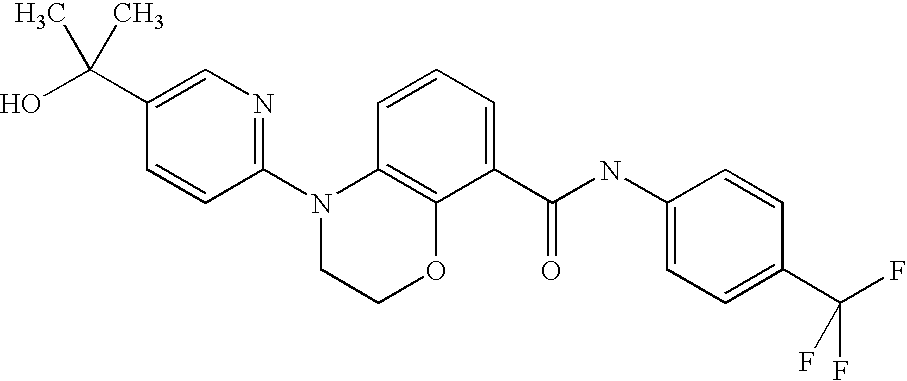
C1(N2CCOC3=C2C=CC=C3C(NC2=CC=C(C(F)(F)F)C=C2)=O)=NC=C(C(O)(C)C)C=C1
